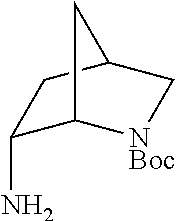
C1(N)C2[NBoc]CC(C1)C2
